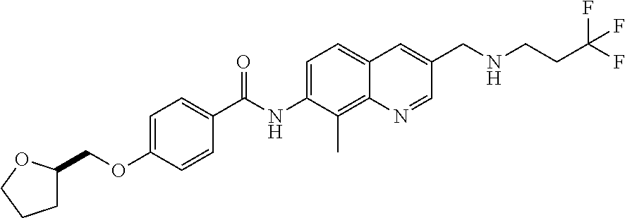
C1C(COC2=CC=C(C(NC3=CC=C4C(=C3C)N=CC(CNCCC(F)(F)F)=C4)=O)C=C2)OCC1
